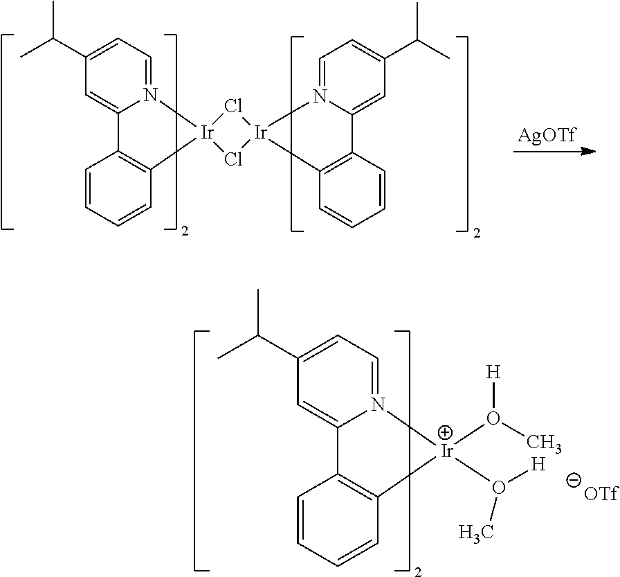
C1=N2C(=CC(C(C)C)=C1)C1=C(C=CC=C1)[Ir]21Cl[Ir]2(Cl1)N1=CC=C(C(C)C)C=C1C1=C2C=CC=C1.[AgOTf].C1=N2C(=CC(C(C)C)=C1)C1=C(C=CC=C1)[Ir]2(O(C)[H])O([H])C
